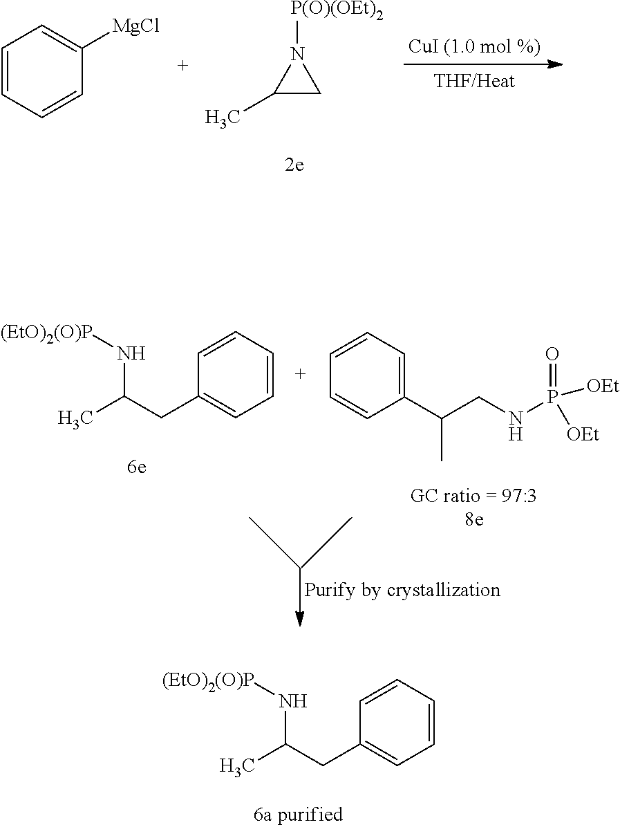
C1=CC=CC([MgCl])=C1.C1(C)CN1[P(O)(OEt)2].C1=CC=CC=C1CC(N[(EtO)2(O)P])C.C1=CC=C(C(CNP([OEt])([OEt])=O)C)C=C1.C1=CC=CC=C1CC(N[(EtO)2(O)P])C
